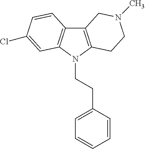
C12=C(N(CCC3=CC=CC=C3)C3=C1C=CC(Cl)=C3)CCN(C)C2
